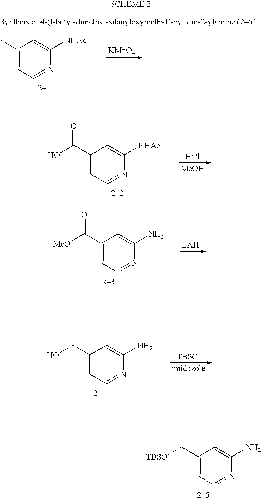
C1(C)=CC=NC([NHAc])=C1.[KMnO4].C1(C(O)=O)=CC=NC([NHAc])=C1.Cl.[MeOH].C1(C([MeO])=O)=CC=NC(N)=C1.[LAH].C1(CO)=CC=NC(N)=C1.[TBSCl].C1(C[TBSO])=CC=NC(N)=C1
